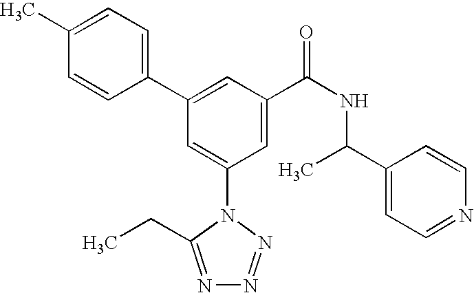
C1(C2=CC(C(NC(C3=CC=NC=C3)C)=O)=CC(N3C(CC)=NN=N3)=C2)=CC=C(C)C=C1
